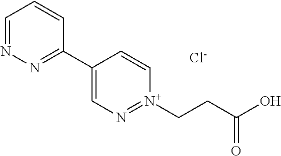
C1=NN=C(C2=CN=[N+](CCC(O)=O)C=C2)C=C1.[Cl-]
